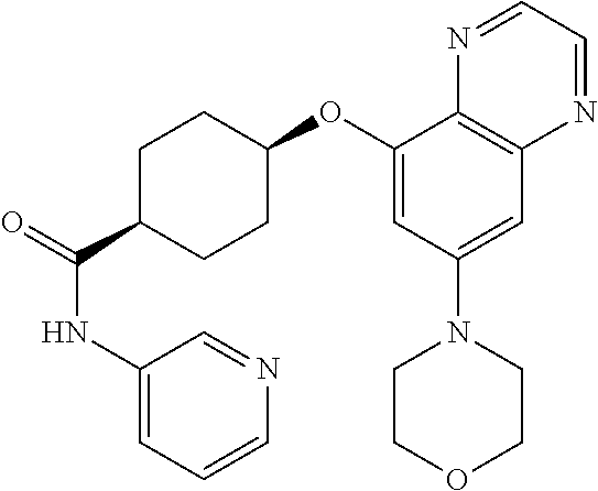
N(C(C1CCC(OC2=CC(N3CCOCC3)=CC3=C2N=CC=N3)CC1)=O)C1=CC=CN=C1
